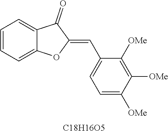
C1=CC=C2C(=C1)C(=O)C(=CC1=CC=C([OMe])C([OMe])=C1[OMe])O2.[C18H16O5]
